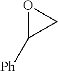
O1C([Ph])C1
